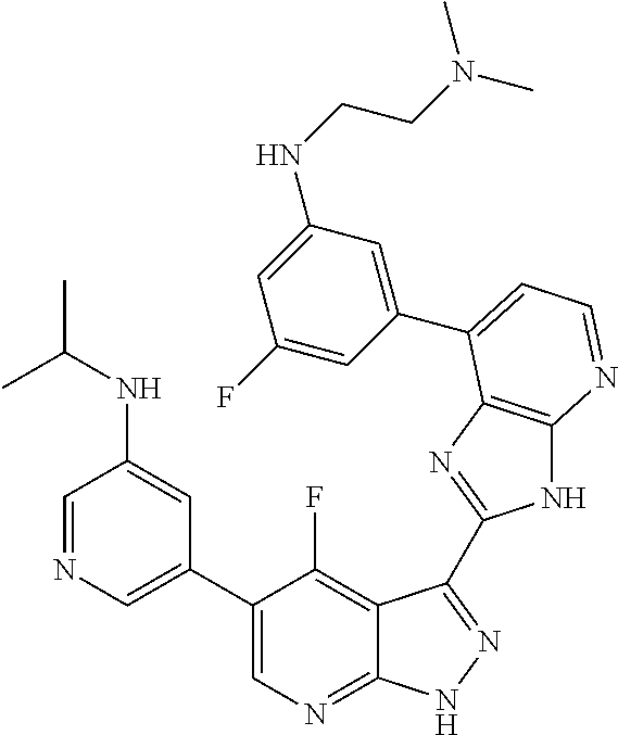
C1=NC=C(C2=CN=C3C(=C2F)C(C2=NC4=C(N2)N=CC=C4C2=CC(NCCN(C)C)=CC(F)=C2)=NN3)C=C1NC(C)C
